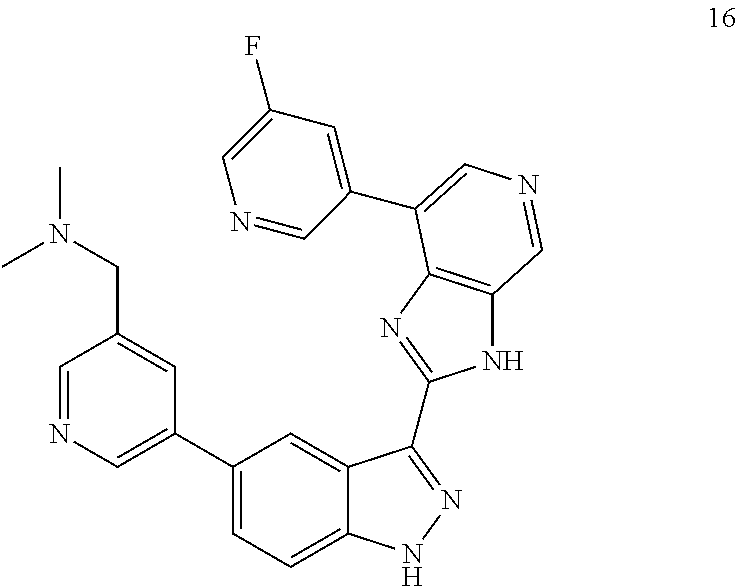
N1C2=C(N=C1C1=NNC3=CC=C(C4=CN=CC(CN(C)C)=C4)C=C31)C(C1=CC(F)=CN=C1)=CN=C2
